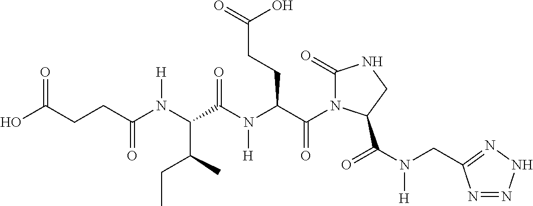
OC(CCC(N(C(C(N(C(C(N1C(=O)NCC1C(N(CC1=NNN=N1)[H])=O)=O)CCC(=O)O)[H])=O)C(CC)C)[H])=O)=O
